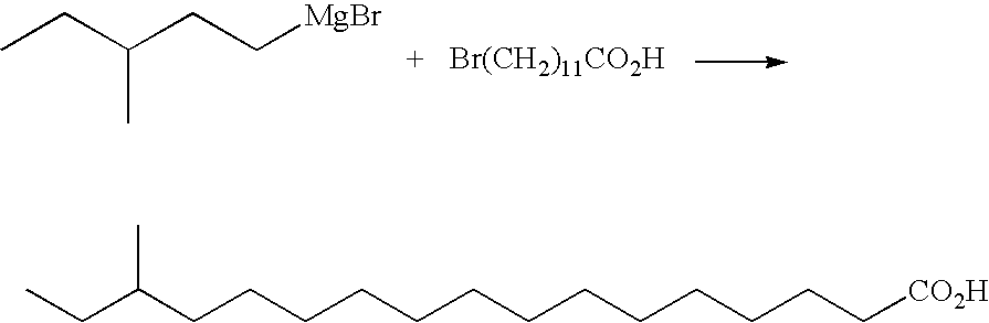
CCC(CC[MgBr])C.[Br(CH2)11CO2H].C(CCCCCCCCCCCC[CO2H])C(C)CC
